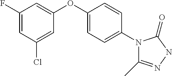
C1(Cl)=CC(OC2=CC=C(N3C(C)=NNC3=O)C=C2)=CC(F)=C1
